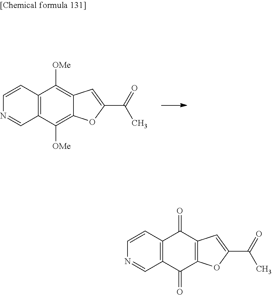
C12=C(C([OMe])=C3C(=C1[OMe])C=C(C(=O)C)O3)C=NC=C2.C12=C(C(=O)C3=C(C1=O)C=C(C(=O)C)O3)C=NC=C2
